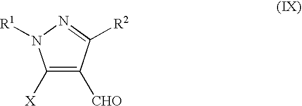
C1([X])=C([CHO])C([R2])=NN1[R1]
